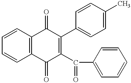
C1=CC2=C(C=C1)C(=O)C(C(C1=CC=CC=C1)=O)=C(C1=CC=C(C)C=C1)C2=O
